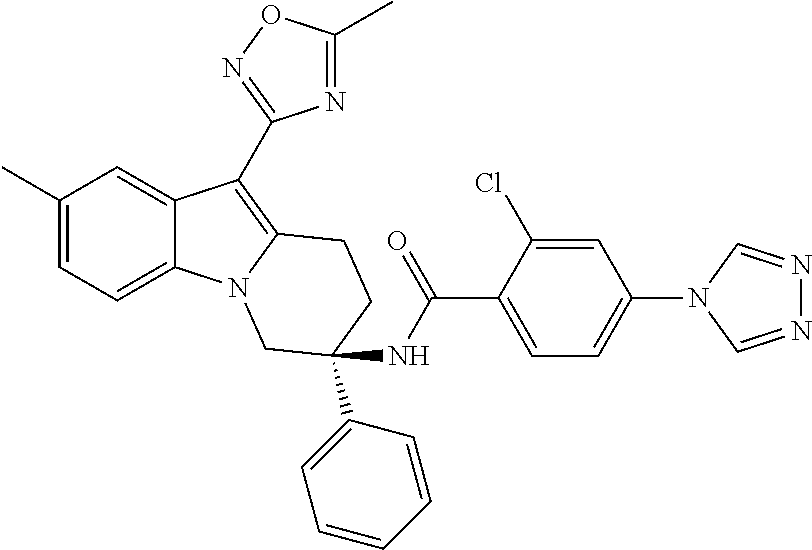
C1(C)=CC=C2C(=C1)C(C1=NOC(C)=N1)=C1N2CC(NC(C2=CC=C(N3C=NN=C3)C=C2Cl)=O)(C2=CC=CC=C2)CC1
